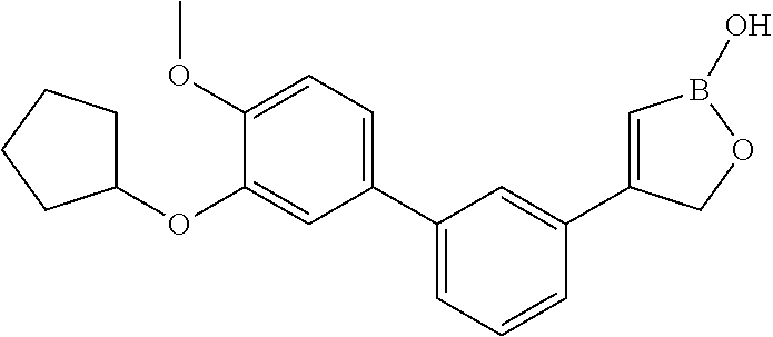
C1(C2=CC=CC(C3=CB(O)OC3)=C2)=CC=C(OC)C(OC2CCCC2)=C1
